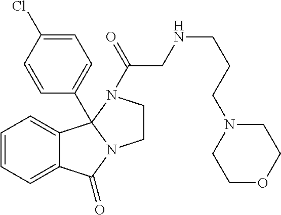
C1=CC=C2C(=C1)C(=O)N1CCN(C(=O)CNCCCN3CCOCC3)C21C1=CC=C(Cl)C=C1
